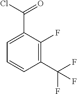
ClC(=O)C1=CC=CC(C(F)(F)F)=C1F
